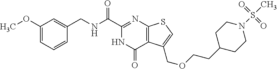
COC1=CC=CC(CNC(C2=NC3=C(C(=O)N2)C(COCCC2CCN(S(=O)(=O)C)CC2)=CS3)=O)=C1
